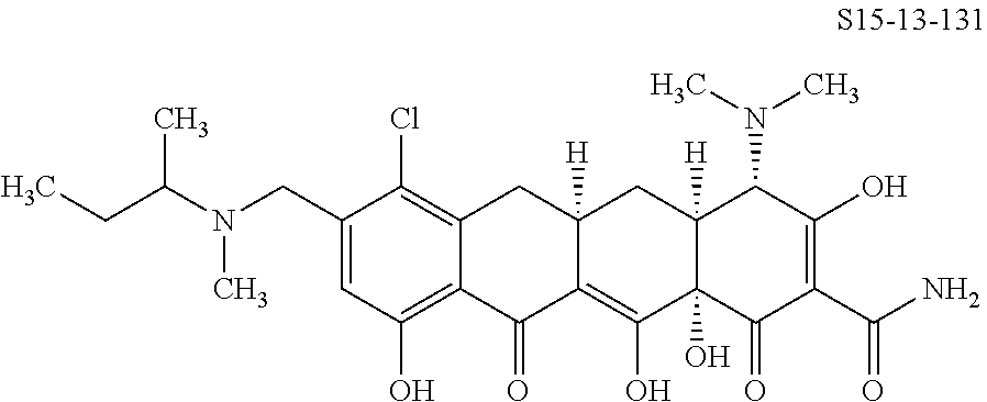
C1(CN(C)C(CC)C)=CC(O)=C2C(=C1Cl)CC1([H])C(=C(O)C3(O)C([H])(C1)C(N(C)C)C(O)=C(C(N)=O)C3=O)C2=O
